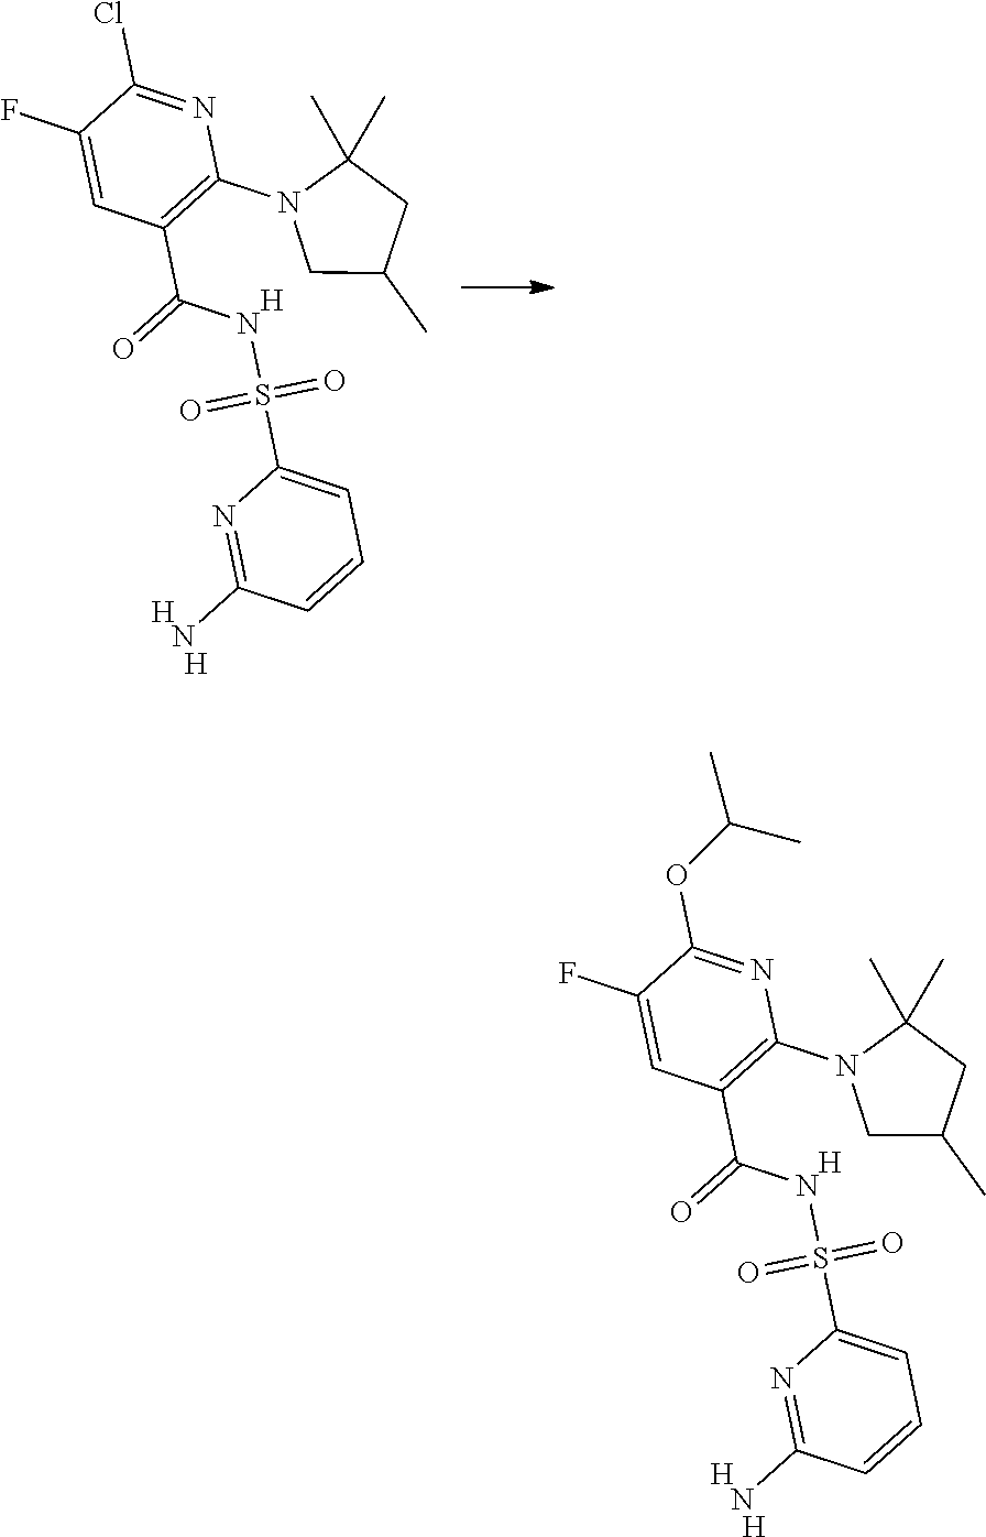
O=S(C1=CC=CC(N)=N1)(=O)NC(C1=C(N2CC(C)CC2(C)C)N=C(Cl)C(F)=C1)=O.[H].[H].[H].O=S(C1=CC=CC(N)=N1)(=O)NC(C1=C(N2CC(C)CC2(C)C)N=C(OC(C)C)C(F)=C1)=O.[H].[H].[H]
